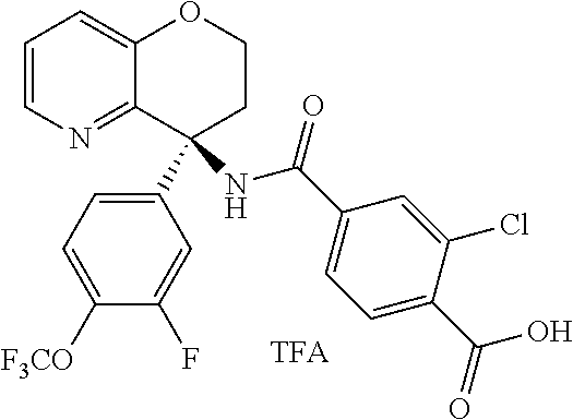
C1=CN=C2C(=C1)OCCC2(NC(C1=CC=C(C(=O)O)C(Cl)=C1)=O)C1=CC=C([F3CO])C(F)=C1
